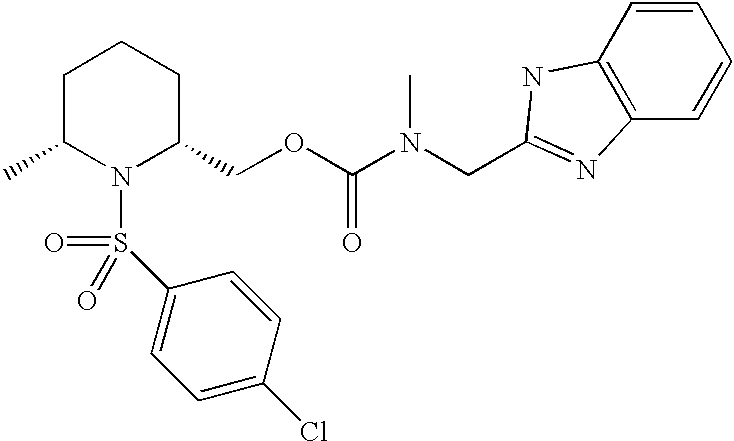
N1(S(=O)(=O)C2=CC=C(Cl)C=C2)C(COC(N(CC2=NC3=C(C=CC=C3)N2)C)=O)CCCC1C
